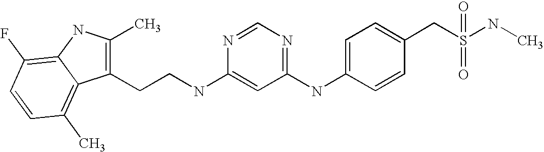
C1(NC2=NC=NC(NCCC3=C(C)NC4=C(F)C=CC(C)=C34)=C2)=CC=C(CS(NC)(=O)=O)C=C1
